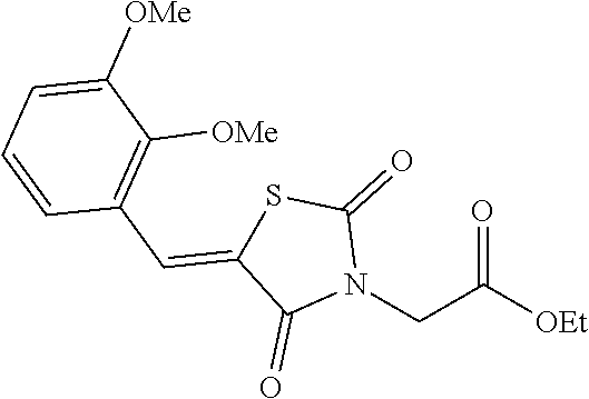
N1(CC([OEt])=O)C(=O)SC(=CC2=C([OMe])C([OMe])=CC=C2)C1=O
